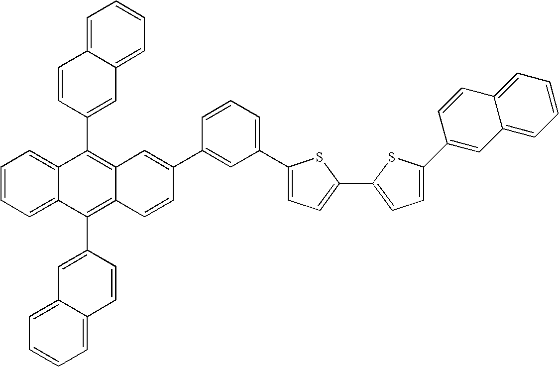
C1=CC=C2C(=C1)C(C1=CC3=CC=CC=C3C=C1)=C1C(=C2C2=CC3=CC=CC=C3C=C2)C=CC(C2=CC(C3=CC=C(C4=CC=C(C5=CC6=CC=CC=C6C=C5)S4)S3)=CC=C2)=C1
